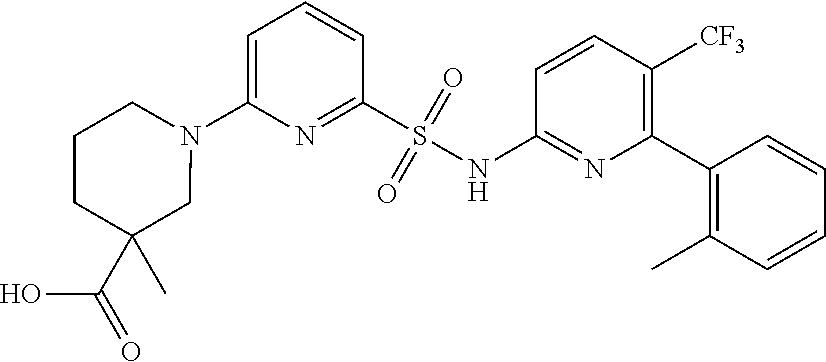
N1(C2=CC=CC(S(NC3=NC(C4=C(C)C=CC=C4)=C([CF3])C=C3)(=O)=O)=N2)CCCC(C(O)=O)(C)C1
